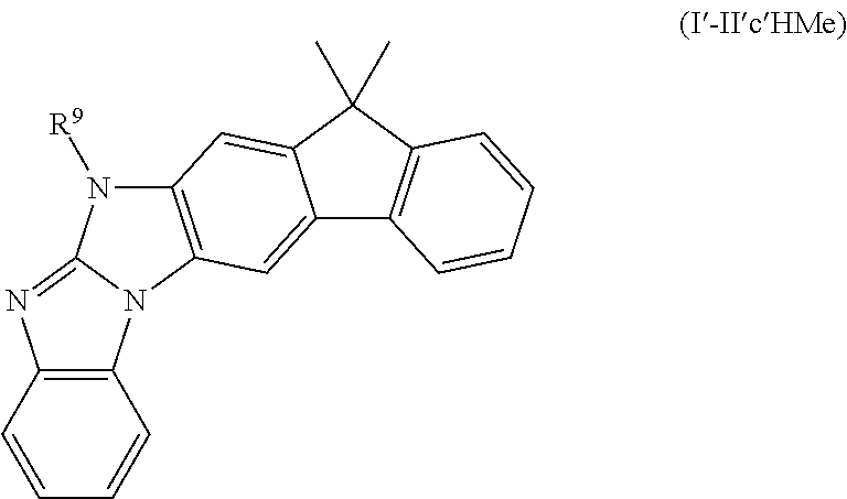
C12=CC3=C(C=C1C(C)(C)C1=C2C=CC=C1)N([R9])C1=NC2=C(N31)C=CC=C2
